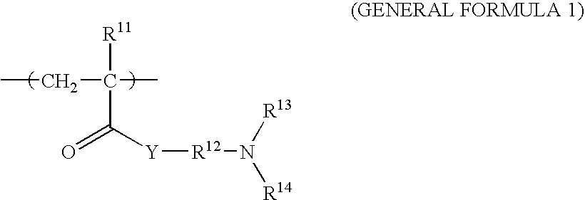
CCC([R11])(C)C([Y][R12]N([R14])[R13])=O
